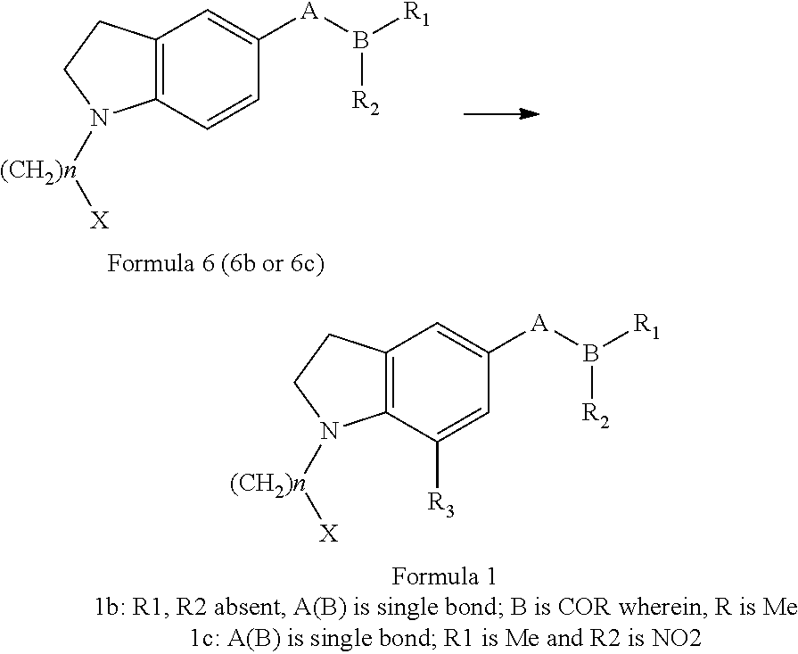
C12=C(C([R3])=CC([A]B([R1])[R2])=C1)N([(CH2)n][X])CC2.C12=C(C=CC([A]B([R1])[R2])=C1)N([(CH2)n][X])CC2
